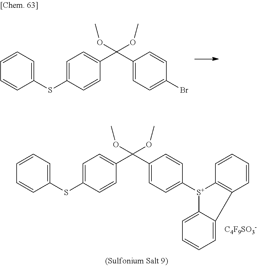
C1=CC=C(SC2=CC=C(C(C3=CC=C(Br)C=C3)(OC)OC)C=C2)C=C1.C1=CC=C(SC2=CC=C(C(C3=CC=C([S+]4C5=CC=CC=C5C5=C4C=CC=C5)C=C3)(OC)OC)C=C2)C=C1.[C4F9SO3-]
